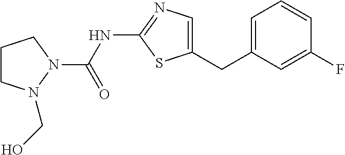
C1=C(CC2=CN=C(NC(=O)N3CCCN3CO)S2)C=C(F)C=C1
